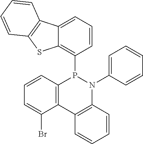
C12=C(C3=C(N(C4=CC=CC=C4)P1C1=C4C(=CC=C1)C1=C(S4)C=CC=C1)C=CC=C3)C(Br)=CC=C2
